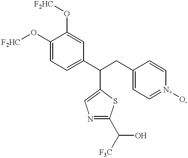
C(C1=CN=C(C(O)[F3C])S1)(C1=CC=C(O[F2HC])C(O[F2HC])=C1)CC1=CC=[N+]([O-])C=C1
